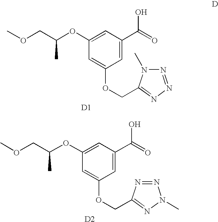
[D1].COCC(OC1=CC(C(=O)O)=CC(OCC2=NN=NN2C)=C1)C.[D2].COCC(OC1=CC(C(=O)O)=CC(OCC2=NN(C)N=N2)=C1)C
